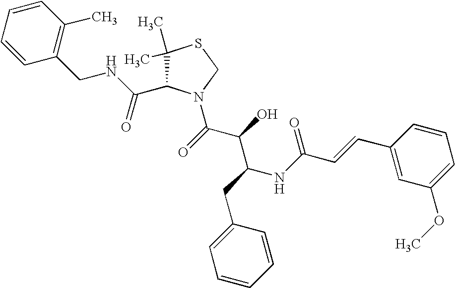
C1(C)(C)C(C(NCC2=C(C)C=CC=C2)=O)N(C(C(C(NC(C=CC2=CC(OC)=CC=C2)=O)CC2=CC=CC=C2)O)=O)CS1
